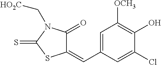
C1(=CC2=CC([OCH3])=C(O)C(Cl)=C2)C(=O)N(C[HO2C])C(=S)S1
